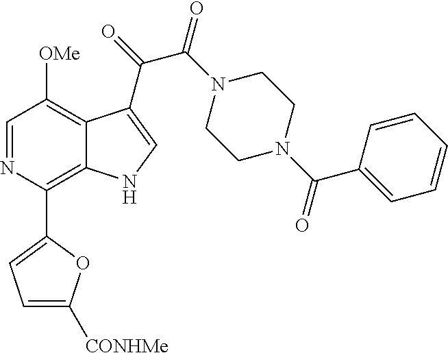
C1(C2=C3C(=C([OMe])C=N2)C(C(=O)C(N2CCN(C(C4=CC=CC=C4)=O)CC2)=O)=CN3)=CC=C([CONHMe])O1
